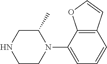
C1C(C)N(C2=CC=CC3=C2OC=C3)CCN1
